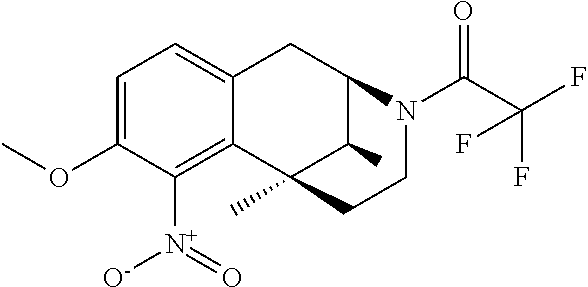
C1=C(OC)C([N+](=O)[O-])=C2C(=C1)CC1C(C)C2(C)CCN1C(C(F)(F)F)=O
